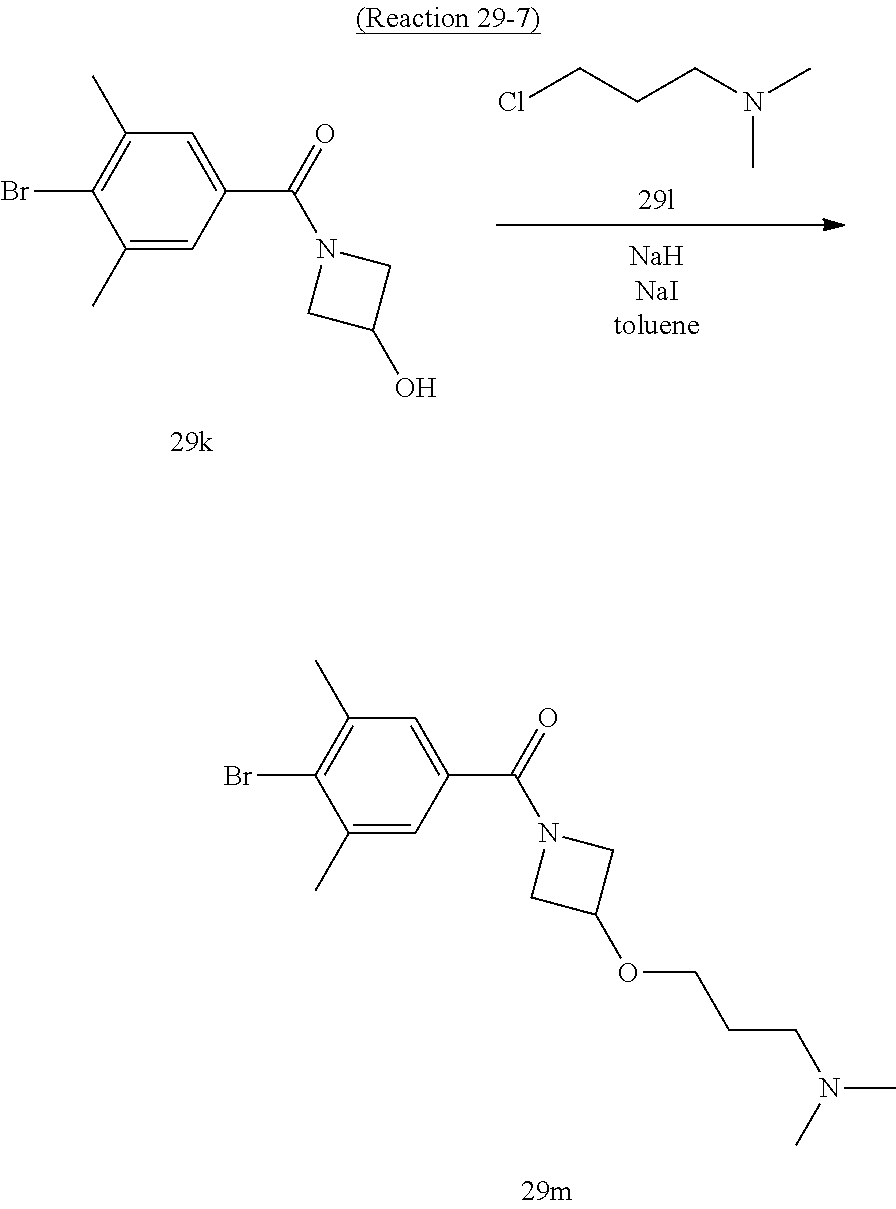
C1(C)=CC(C(=O)N2CC(OCCCN(C)C)C2)=CC(C)=C1Br.[NaHNaItoluene].C1(C)=CC(C(=O)N2CC(O)C2)=CC(C)=C1Br.ClCCCN(C)C
